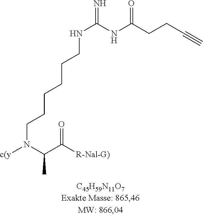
N(C(NC(CCC#C)=O)=N)CCCCCCN([c(y])C(C([R-Nal-G)])=O)C
